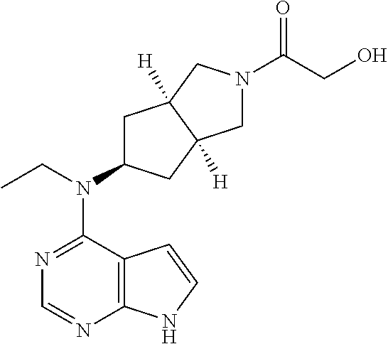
N1=C(N(C2CC3([H])C([H])(C2)CN(C(CO)=O)C3)CC)C2=C(N=C1)NC=C2
